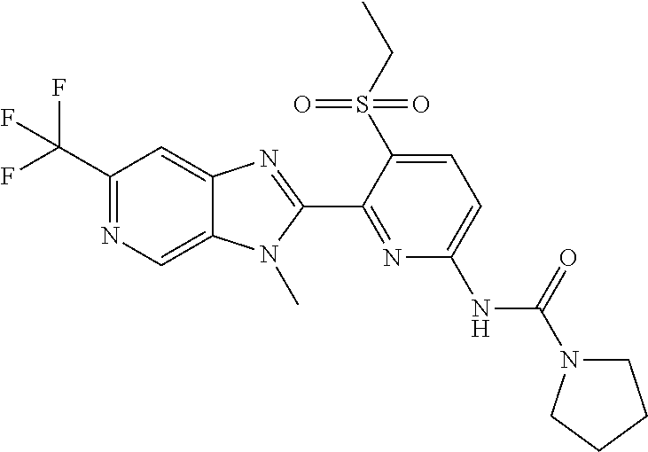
C1(C(F)(F)F)=NC=C2C(=C1)N=C(C1=NC(NC(N3CCCC3)=O)=CC=C1S(CC)(=O)=O)N2C
